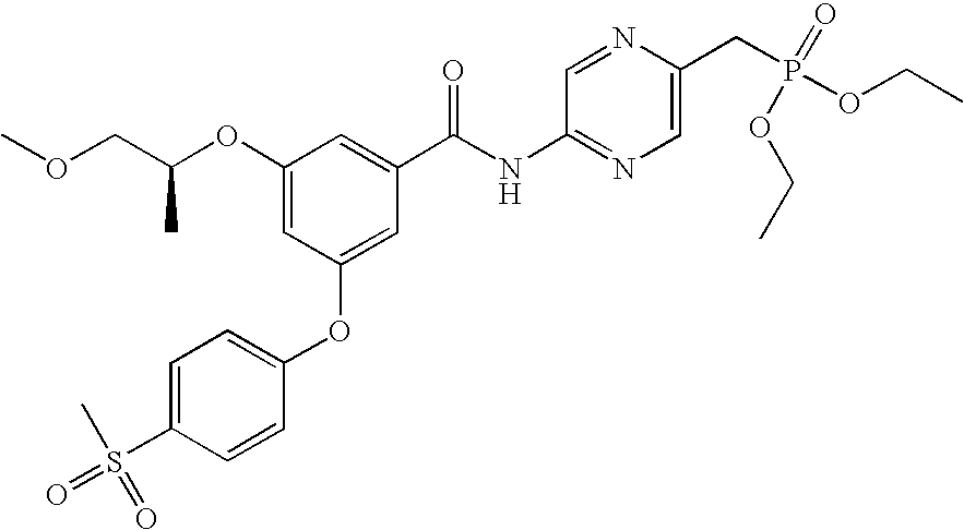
COCC(OC1=CC(OC2=CC=C(S(=O)(C)=O)C=C2)=CC(C(NC2=NC=C(CP(=O)(OCC)OCC)N=C2)=O)=C1)C
